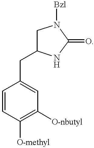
C(C1=CC([O-nbutyl])=C([O-methyl])C=C1)C1CN([Bzl])C(=O)N1
